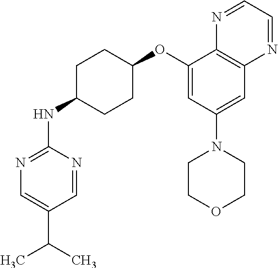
C1(NC2CCC(OC3=CC(N4CCOCC4)=CC4=C3N=CC=N4)CC2)=NC=C(C(C)C)C=N1
